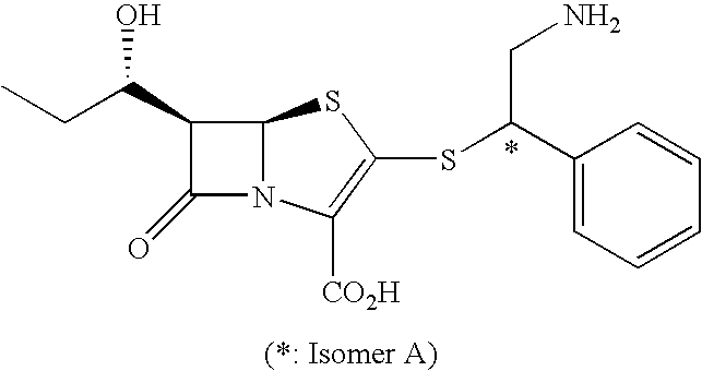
C12N(C([CO2H])=C(SC(C3=CC=CC=C3)CN)S1)C(=O)C2C(O)CC.*.[(*: Isomer A)]
